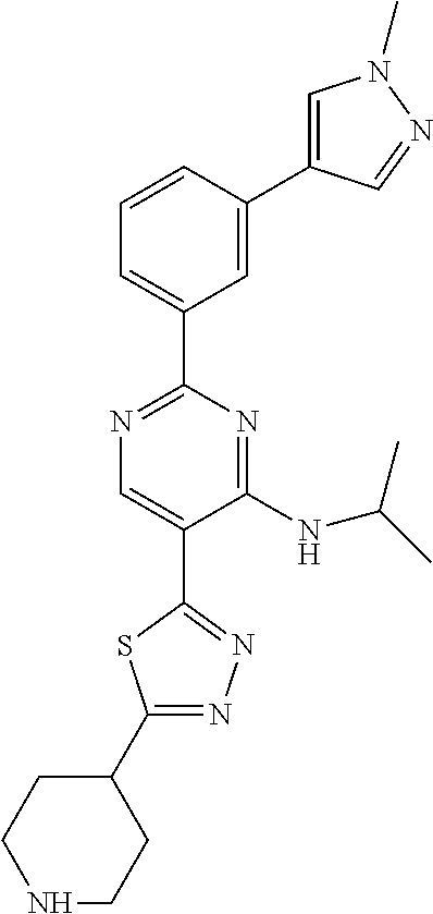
N1=C(C2=CC=CC(C3=CN(C)N=C3)=C2)N=C(NC(C)C)C(C2=NN=C(C3CCNCC3)S2)=C1
